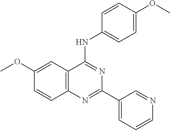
C1(OC)=CC2=C(C=C1)N=C(C1=CC=CN=C1)N=C2NC1=CC=C(OC)C=C1
